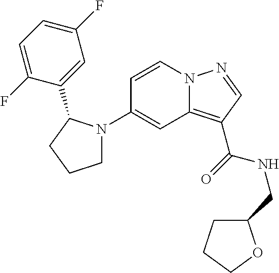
C(NC(C1=C2C=C(N3CCCC3C3=CC(F)=CC=C3F)C=CN2N=C1)=O)C1CCCO1
